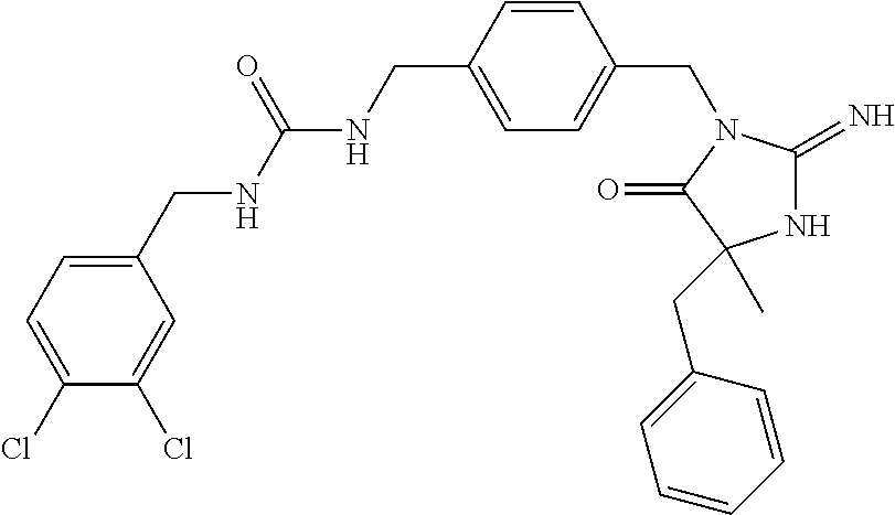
N1C(=N)N(CC2=CC=C(CNC(NCC3=CC=C(Cl)C(Cl)=C3)=O)C=C2)C(=O)C1(CC1=CC=CC=C1)C
